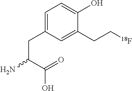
C1=C(CC(C(O)=O)N)C=C(CC[18F])C(O)=C1
